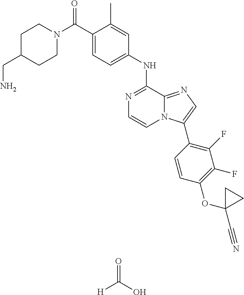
N1=C(NC2=CC=C(C(N3CCC(CN)CC3)=O)C(C)=C2)C2=NC=C(C3=C(F)C(F)=C(OC4(C#N)CC4)C=C3)N2C=C1.O=C(O)[H]
